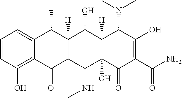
C1=CC(O)=C2C(=C1)C(C)C1([H])C(C2=O)C(NC)C2(O)C([H])(C1O)C(N(C)C)C(O)=C(C(N)=O)C2=O
